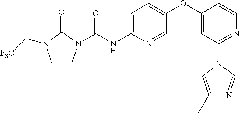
C1CN(C(NC2=CC=C(OC3=CC(N4C=C(C)N=C4)=NC=C3)C=N2)=O)C(=O)N1C[F3C]
